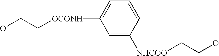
C1=C([NHCOO]CCO)C=CC=C1[OCONH]CCO
